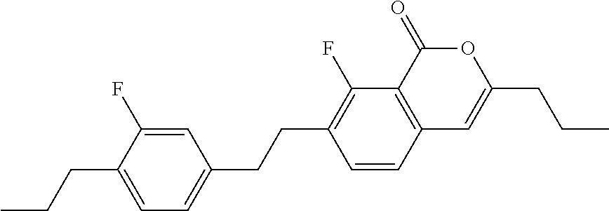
C12=C(C(=O)OC(CCC)=C1)C(F)=C(CCC1=CC=C(CCC)C(F)=C1)C=C2
